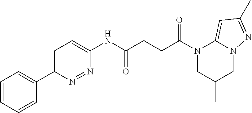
N1(C(CCC(NC2=CC=C(C3=CC=CC=C3)N=N2)=O)=O)CC(C)CN2C1=CC(C)=N2
